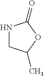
N1CC(C)OC1=O
